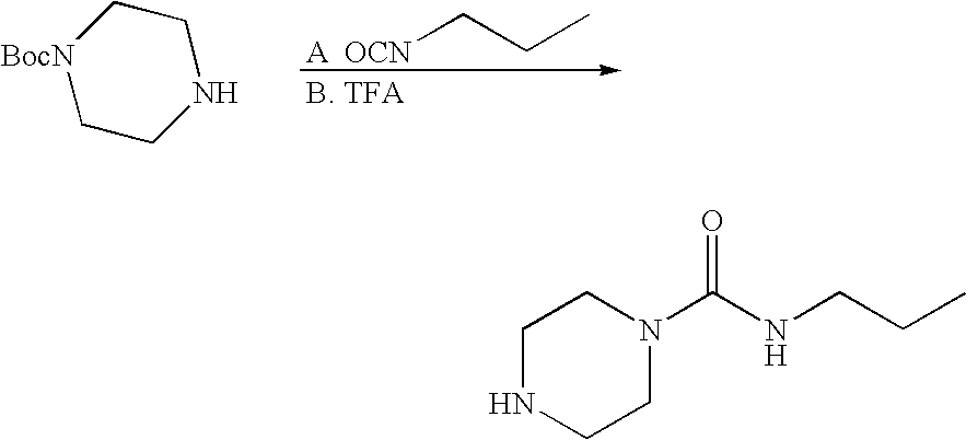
[BocN]1CCNCC1.[OCN]CCC.[A].[B. TFA].C1NCCN(C(NCCC)=O)C1
